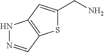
S1C(CN)=CC2=C1C=NN2
